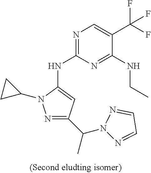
N1=C(NC2=CC(C(N3N=CC=N3)C)=NN2C2CC2)N=C(NCC)C(C(F)(F)F)=C1
